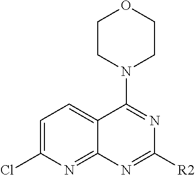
C1CN(C2=NC([R2])=NC3=NC(Cl)=CC=C23)CCO1
